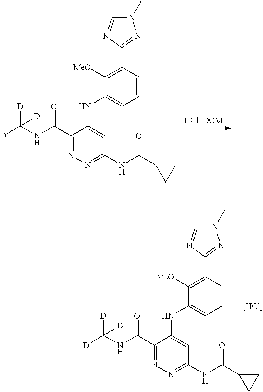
[D]C(NC(C1=NN=C(NC(C2CC2)=O)C=C1NC1=CC=CC(C2=NN(C)C=N2)=C1[MeO])=O)([D])[D].[D]C(NC(C1=NN=C(NC(C2CC2)=O)C=C1NC1=CC=CC(C2=NN(C)C=N2)=C1[MeO])=O)([D])[D].[[HCl]]
